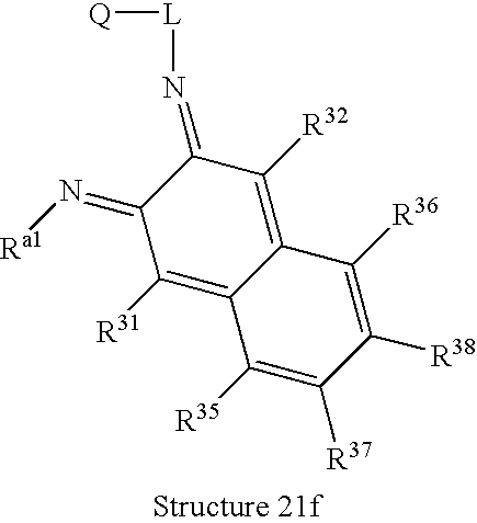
C12=C([R32])C(=N[L][Q])C(=N[Ra1])C([R31])=C1C([R35])=C([R37])C([R38])=C2[R36]
